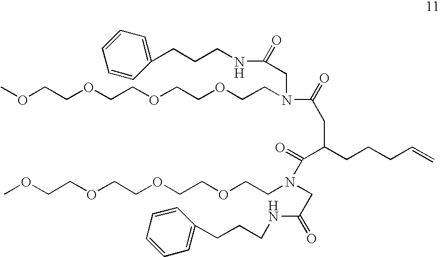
COCCOCCOCCOCCN(C(=O)CC(CCCC=C)C(=O)N(CC(NCCCC1=CC=CC=C1)=O)CCOCCOCCOCCOC)CC(NCCCC1=CC=CC=C1)=O
